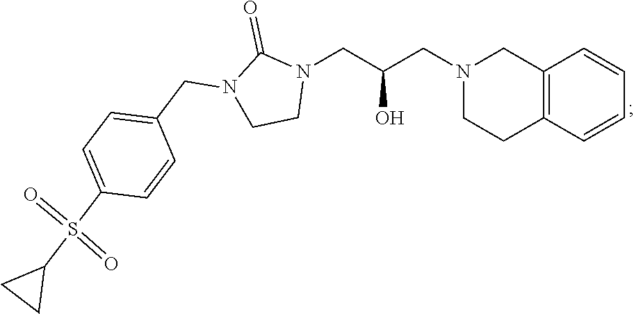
C12=C(C=CC=C1)CCN(CC(CN1C(=O)N(CC3=CC=C(S(=O)(=O)C4CC4)C=C3)CC1)O)C2
